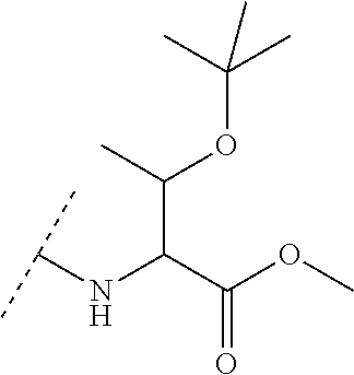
C(C(C(OC)=O)NC(C)C)(OC(C)(C)C)C
